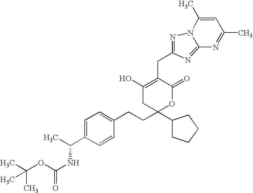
C1=C(C(C)NC(OC(C)(C)C)=O)C=CC(CCC2(C3CCCC3)OC(=O)C(CC3=NN4C(C)=CC(C)=NC4=N3)=C(O)C2)=C1
